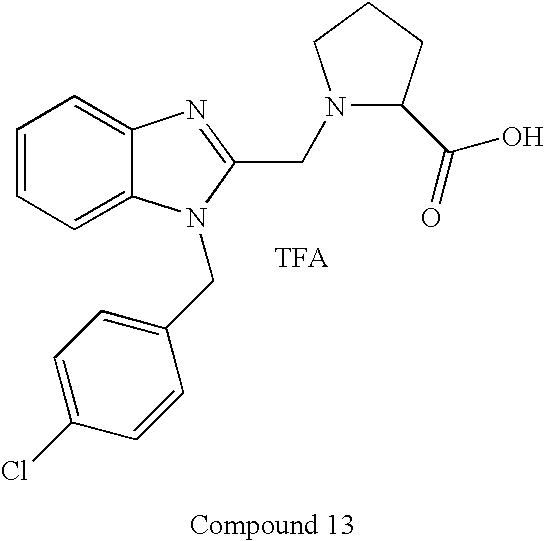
C1=CC=C2C(=C1)N=C(CN1C(C(=O)O)CCC1)N2CC1=CC=C(Cl)C=C1.[TFA]
